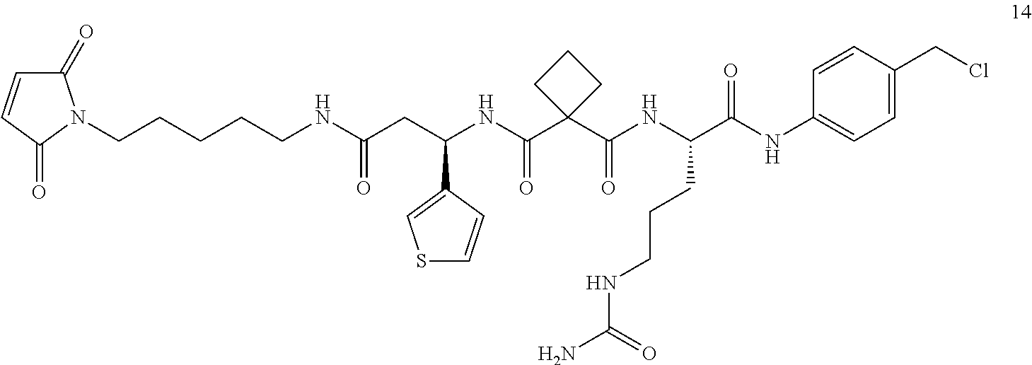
C(CCCCN1C(=O)C=CC1=O)NC(CC(NC(C1(C(NC(C(NC2=CC=C(CCl)C=C2)=O)CCCNC(N)=O)=O)CCC1)=O)C1=CSC=C1)=O
